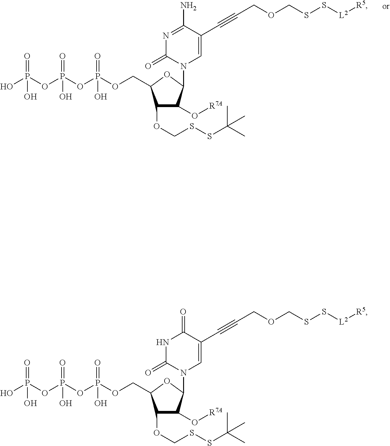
C(#CCOCSS[L2][R5])C1=CN(C2C(O[R7A])C(OCSSC(C)(C)C)C(COP(=O)(O)OP(=O)(O)OP(O)(=O)O)O2)C(=O)N=C1N.C(COCSS[L2][R5])#CC1=CN(C2C(O[R7A])C(OCSSC(C)(C)C)C(COP(=O)(O)OP(=O)(O)OP(O)(=O)O)O2)C(=O)NC1=O
